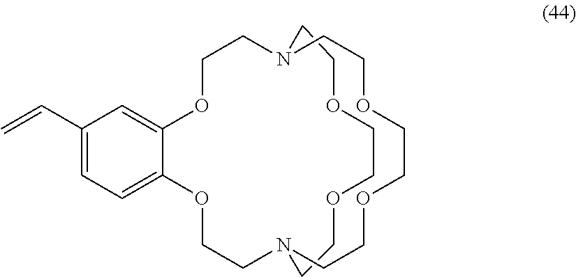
O1CCN2CCOC3=CC(C=C)=CC=C3OCCN(CCOCC1)CCOCCOCC2
